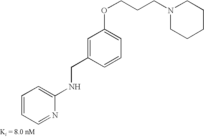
N1(CCCOC2=CC=CC(CNC3=CC=CC=N3)=C2)CCCCC1
